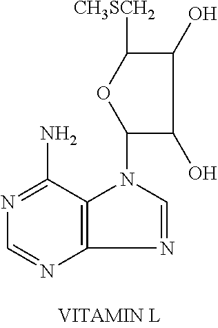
C12=C(C(N)=NC=N1)N(C1OC([CH3SCH2])C(O)C1O)C=N2
